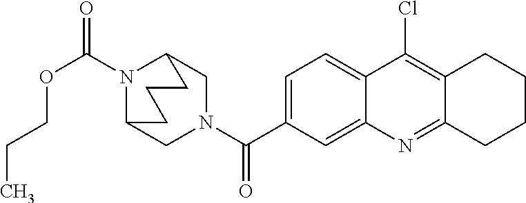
N1(C(OCCC)=O)C2CN(C(=O)C3=CC=C4C(=C3)N=C3C(=C4Cl)CCCC3)CC1CCC2
